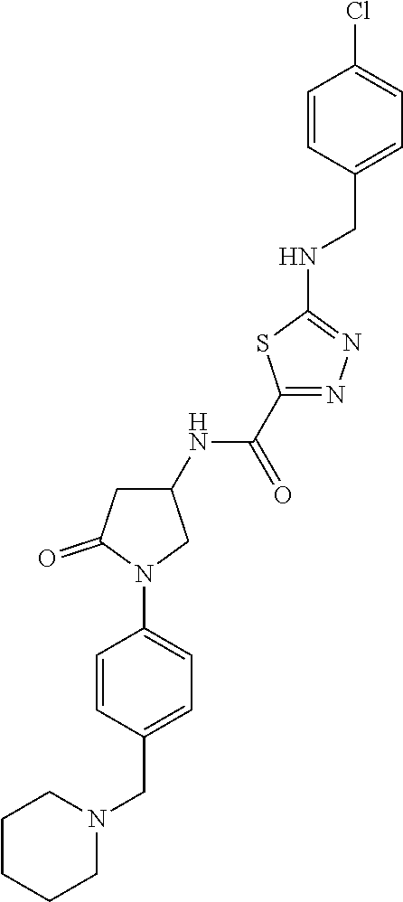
ClC1=CC=C(CNC2=NN=C(C(NC3CC(=O)N(C4=CC=C(CN5CCCCC5)C=C4)C3)=O)S2)C=C1
